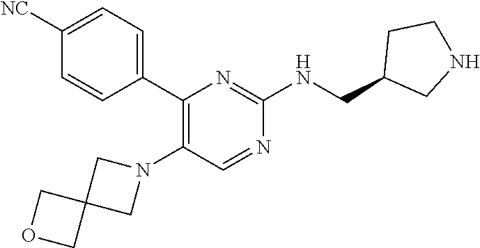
C1(C2=CC=C([NC])C=C2)=C(N2CC3(C2)COC3)C=NC(NCC2CNCC2)=N1
